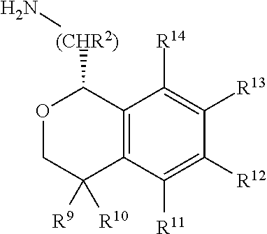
C12=C(C([R11])=C([R12])C([R13])=C1[R14])C([R9])([R10])COC2[(CHR2)]N
